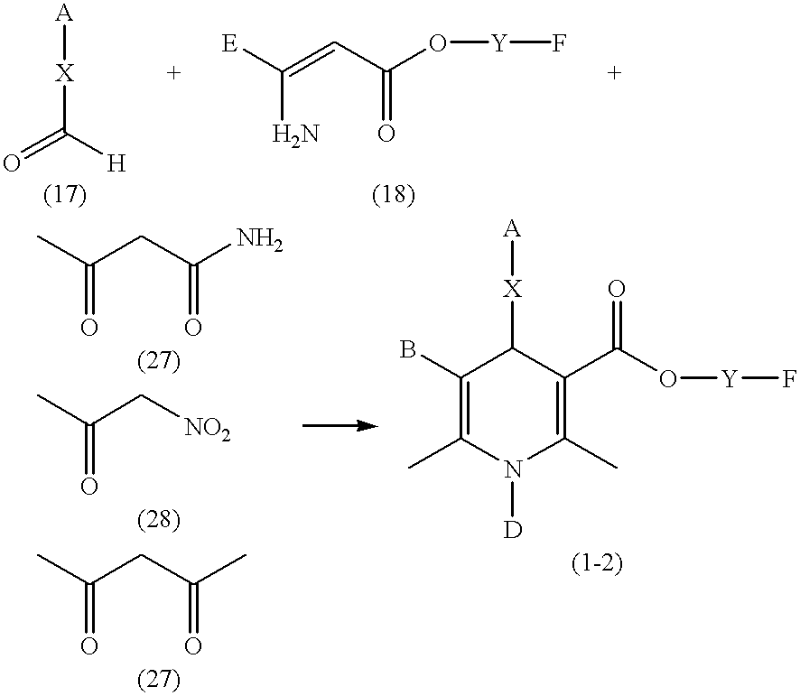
[A][X]C(=O)[H].C(N)([E])=CC(O[Y]F)=O.CC(CC(N)=O)=O.CC(C[NO2])=O.CC(CC(C)=O)=O.C1(B)=C(C)N([D])C(C)=C(C(O[Y]F)=O)C1[X][A]
